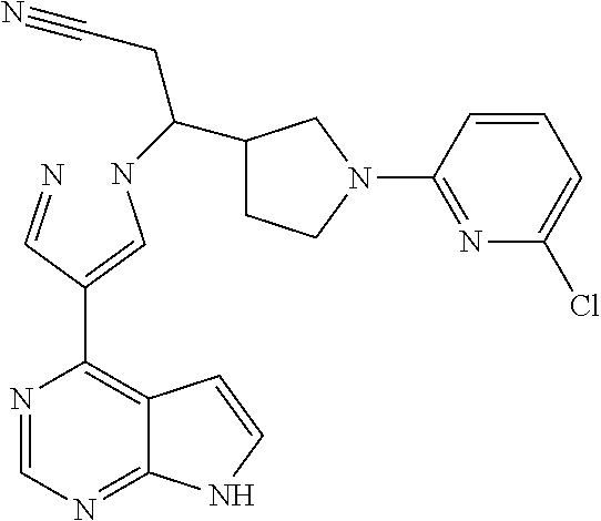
N1=CN=C2C(=C1C(=CNC(C1CCN(C3=NC(Cl)=CC=C3)C1)CC#N)C=N)C=CN2
